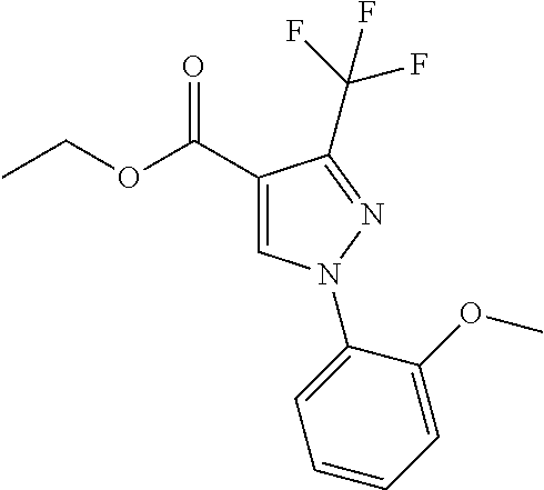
C(F)(F)(F)C1=NN(C2=CC=CC=C2OC)C=C1C(OCC)=O
